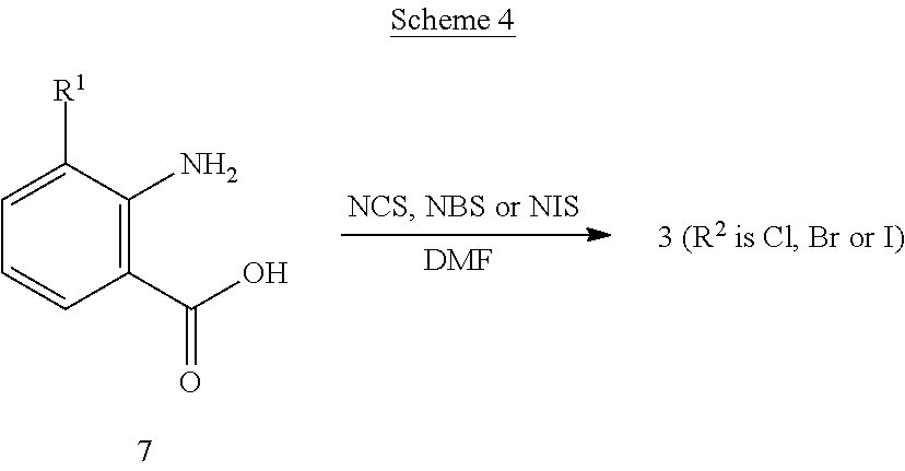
C1(C(O)=O)=C(N)C([R1])=CC=C1.[DMF]
